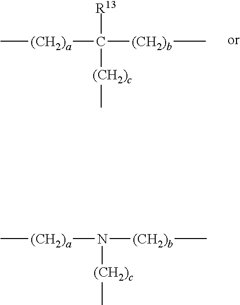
C[(CH2)a]C([(CH2)b]C)([R13])[(CH2)c]C.C[(CH2)a]N([(CH2)b]C)[(CH2)c]C
